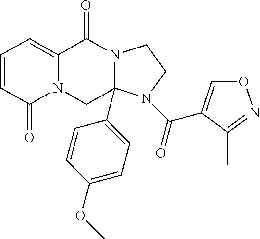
C12=CC=CC(=O)N1CC1(C3=CC=C(OC)C=C3)N(C2=O)CCN1C(=O)C1=CON=C1C
